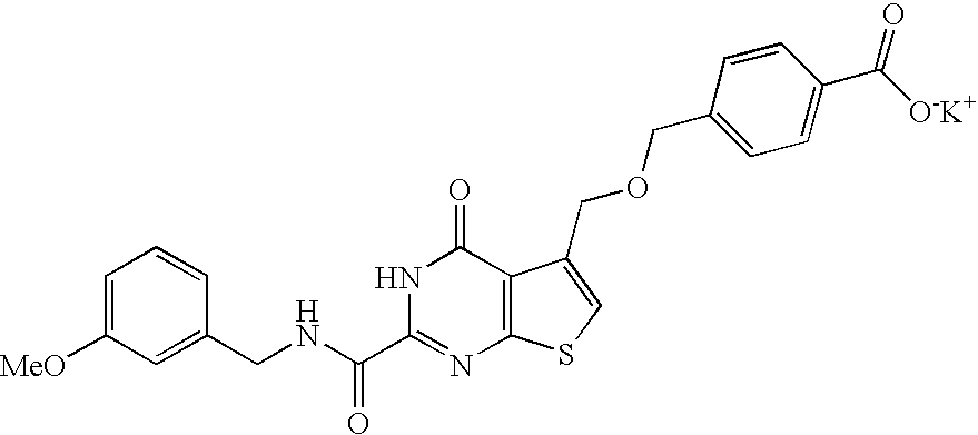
C1(CNC(C2=NC3=C(C(=O)N2)C(COCC2=CC=C(C([O-K+])=O)C=C2)=CS3)=O)=CC([MeO])=CC=C1
